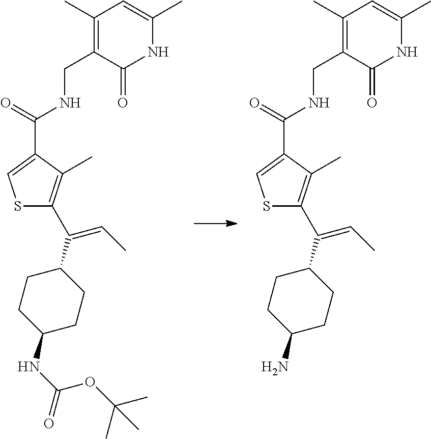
C1(NC(OC(C)(C)C)=O)CCC(C(=CC)C2=C(C)C(C(NCC3=C(C)C=C(C)NC3=O)=O)=CS2)CC1.C1(N)CCC(C(=CC)C2=C(C)C(C(NCC3=C(C)C=C(C)NC3=O)=O)=CS2)CC1
